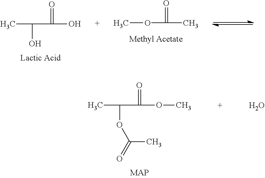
CC(O)C(=O)O.O(CC(=O)C)C.CC(OC(C)=O)C(=O)OC.O
